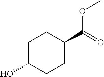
C1C(O)CCC(C(=O)OC)C1
